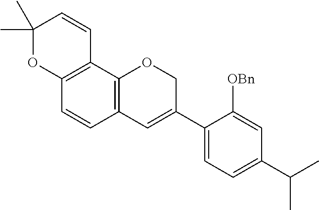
C1(C)(C)OC2=C(C=C1)C1=C(C=C2)C=C(C2=CC=C(C(C)C)C=C2[OBn])CO1
